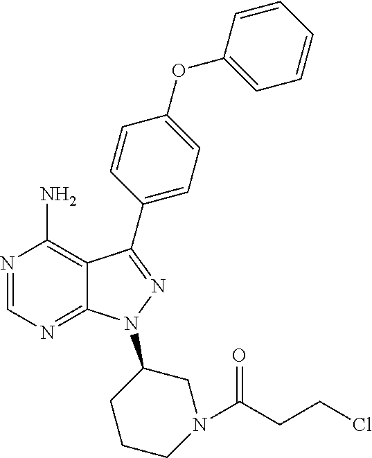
N1=CN=C2C(=C1N)C(C1=CC=C(OC3=CC=CC=C3)C=C1)=NN2C1CN(C(=O)CCCl)CCC1
